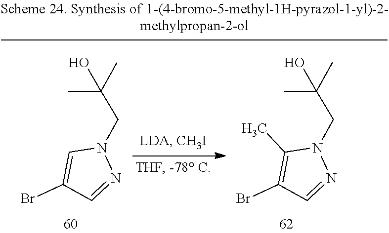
C1=C(Br)C=NN1CC(C)(C)O.C1(C)=C(Br)C=NN1CC(C)(C)O
